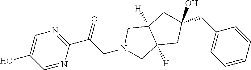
C1(O)(CC2=CC=CC=C2)CC2([H])C([H])(CN(CC(C3=NC=C(O)C=N3)=O)C2)C1
